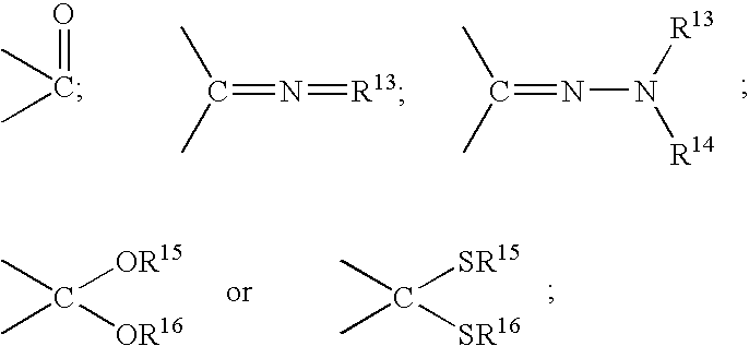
O=C(C)C.C(=N=[R13])(C)C.C(=NN([R14])[R13])(C)C.CC([OR15])(C)[OR16].CC([SR15])(C)[SR16]
